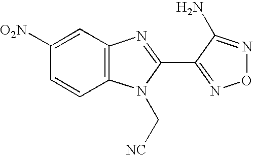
C1([O2N])=CC2=C(C=C1)N(C[NC])C(C1=NON=C1N)=N2
